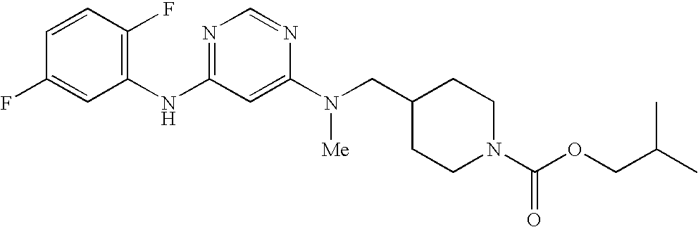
C1=CC(F)=C(NC2=NC=NC(N([Me])CC3CCN(C(OCC(C)C)=O)CC3)=C2)C=C1F
